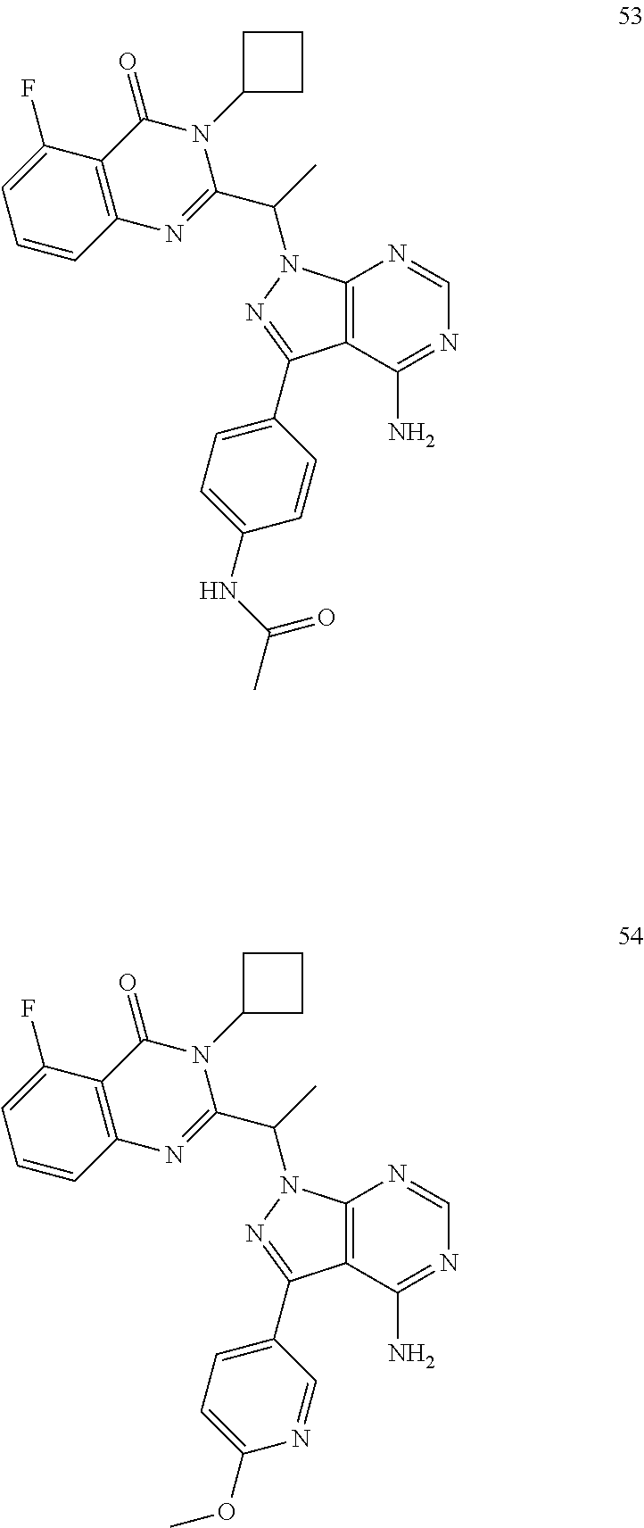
C12=C(C(N)=NC=N1)C(C1=CC=C(OC)N=C1)=NN2C(C)C1=NC2=C(C(=O)N1C1CCC1)C(F)=CC=C2.C12=C(C(N)=NC=N1)C(C1=CC=C(NC(C)=O)C=C1)=NN2C(C)C1=NC2=C(C(=O)N1C1CCC1)C(F)=CC=C2
